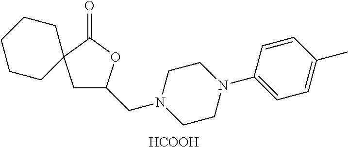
C1C(CN2CCN(C3=CC=C(C)C=C3)CC2)OC(=O)C12CCCCC2.[HCOOH]
